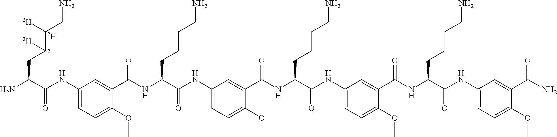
C1(NC(C(N)CC(C(CN)[D])[D])=O)=CC=C(OC)C(C(NC(C(NC2=CC=C(OC)C(C(NC(C(NC3=CC=C(OC)C(C(NC(C(NC4=CC=C(OC)C(C(N)=O)=C4)=O)CCCCN)=O)=C3)=O)CCCCN)=O)=C2)=O)CCCCN)=O)=C1.[D]
